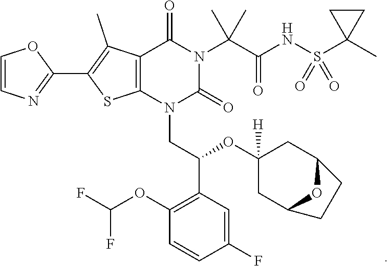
C12=C(N(CC(C3=C(OC(F)F)C=CC(F)=C3)OC3([H])CC4OC(C3)CC4)C(=O)N(C(C(NS(C3(C)CC3)(=O)=O)=O)(C)C)C1=O)SC(C1=NC=CO1)=C2C
